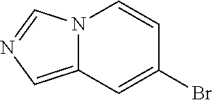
N12C(=CN=C1)C=C(Br)C=C2
